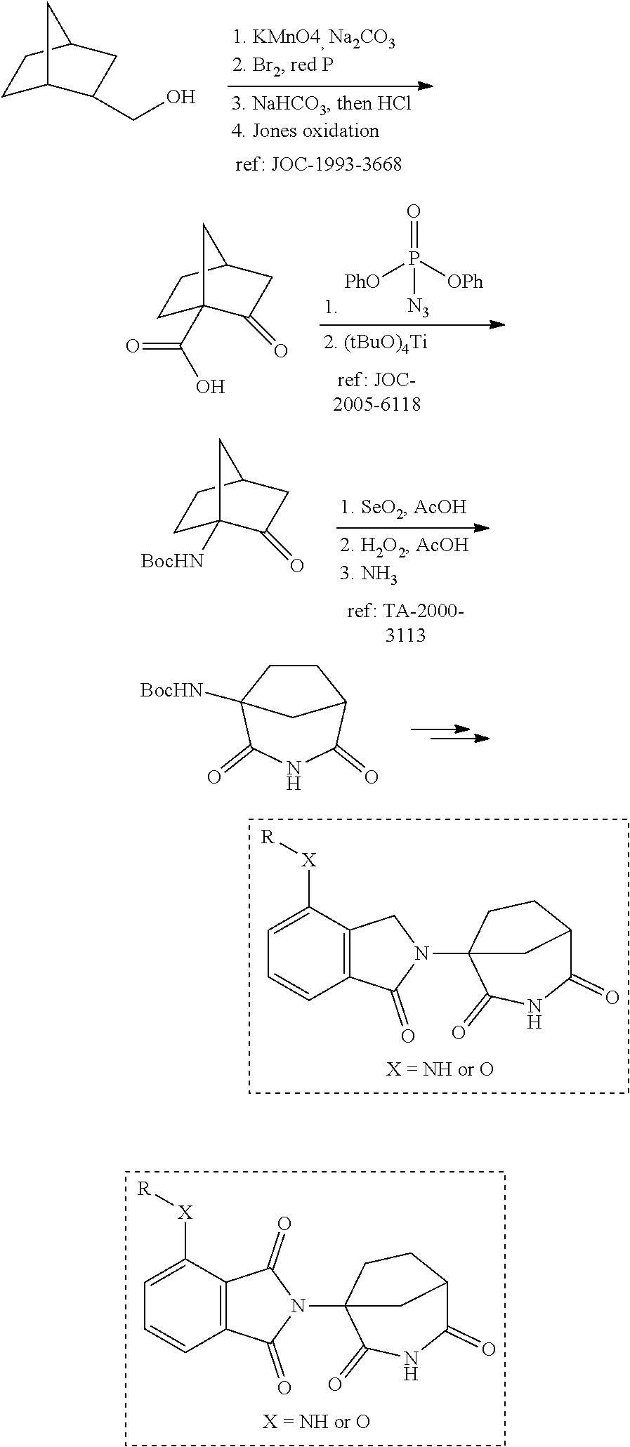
C12=C(C([X][R])=CC=C1)CN(C13C(=O)NC(=O)C(CC1)C3)C2=O.C12=C(C([X][R])=CC=C1)C(=O)N(C13C(=O)NC(=O)C(CC1)C3)C2=O.C1C2C(CO)CC(C1)C2.O=P([PhO])([OPh])[N3].C1C2(C(=O)O)C(=O)CC(C1)C2.C1C2([BocHN])C(=O)CC(C1)C2.C1CC2([BocHN])C(=O)NC(=O)C1C2
